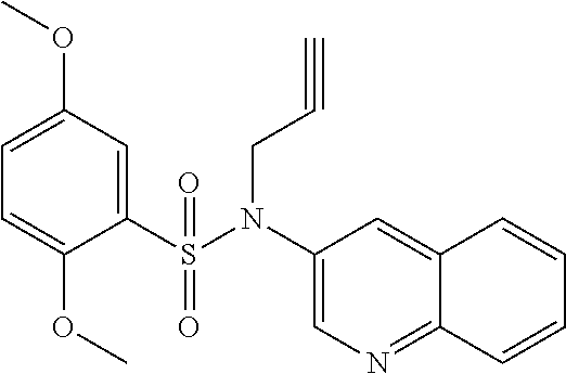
C1=C(OC)C=C(S(N(C2=CN=C3C(=C2)C=CC=C3)CC#C)(=O)=O)C(OC)=C1
